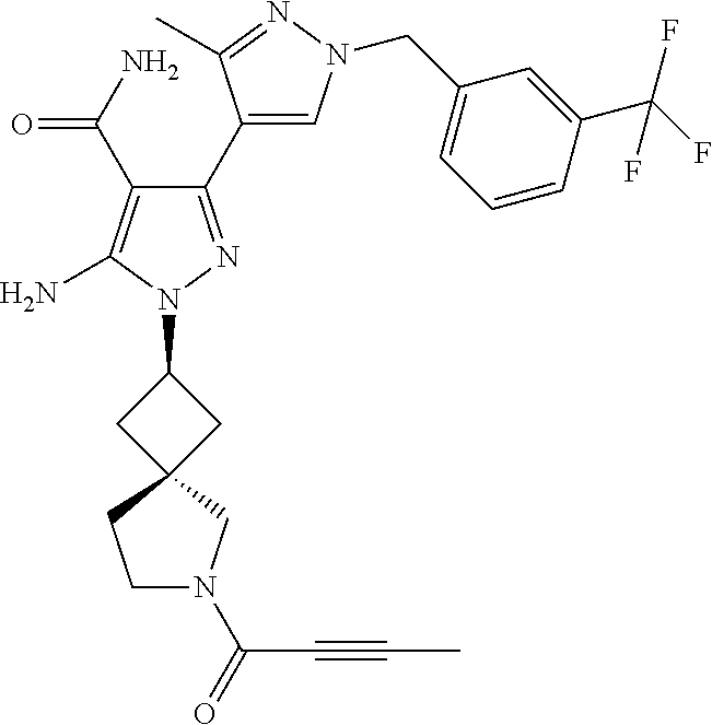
C1N(C(=O)C#CC)CC2(C1)CC(N1N=C(C3=CN(CC4=CC=CC(C(F)(F)F)=C4)N=C3C)C(C(=O)N)=C1N)C2
